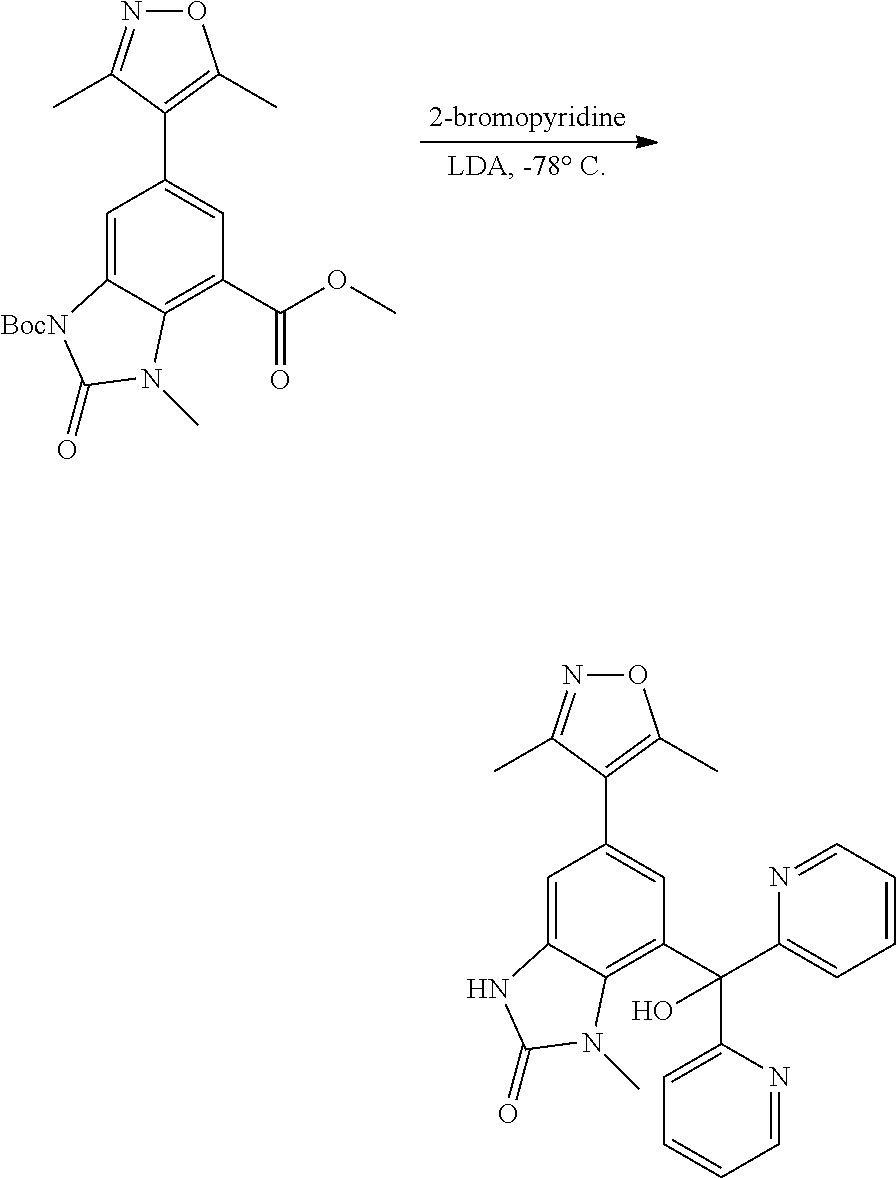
O1N=C(C)C(C2=CC(C(C3=CC=CC=N3)(C3=CC=CC=N3)O)=C3C(=C2)NC(=O)N3C)=C1C.O1N=C(C)C(C2=CC(C(=O)OC)=C3C(=C2)[BocN]C(=O)N3C)=C1C
